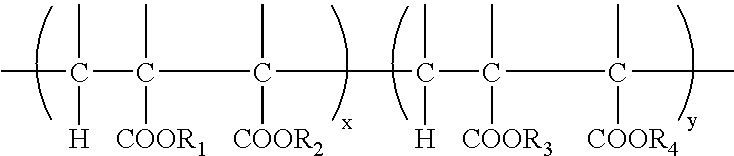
CC(C(C(C(C(C(C)(C)[COOR4])(C)[COOR3])(C)[H])(C)[COOR2])(C)[COOR1])(C)[H]
